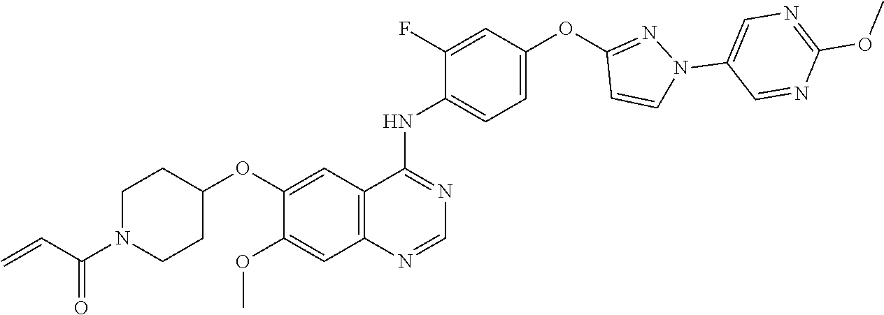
O(C1=CC2=C(C=C1OC)N=CN=C2NC1=CC=C(OC2=NN(C3=CN=C(OC)N=C3)C=C2)C=C1F)C1CCN(C(C=C)=O)CC1
